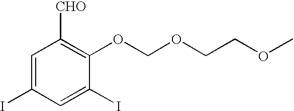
C1=C(I)C=C(I)C(OCOCCOC)=C1[CHO]
